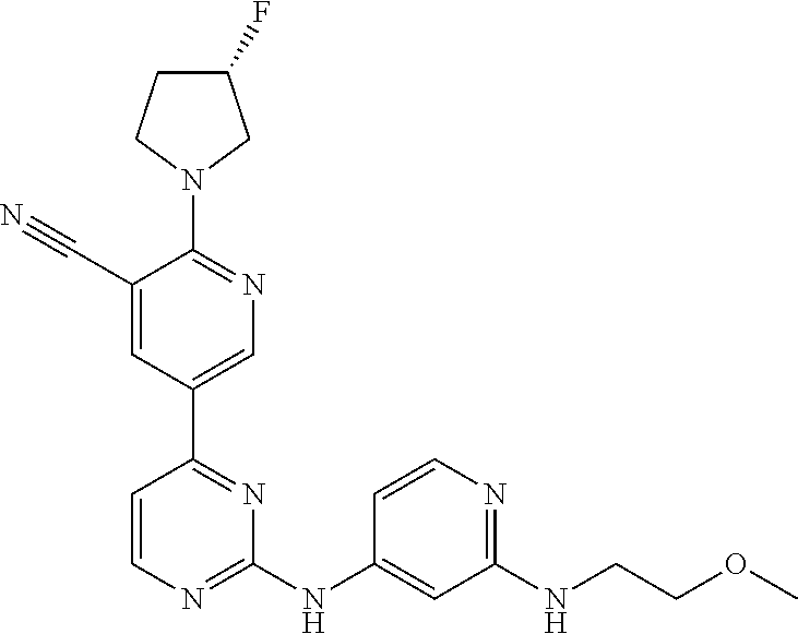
C1(F)CCN(C2=NC=C(C3=NC(NC4=CC(NCCOC)=NC=C4)=NC=C3)C=C2C#N)C1
